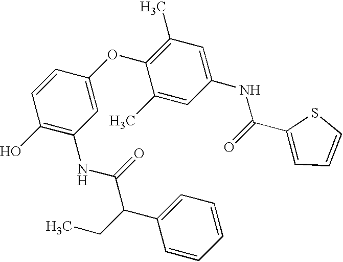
C1(O)=C(NC(=O)C(C2=CC=CC=C2)CC)C=C(OC2=C(C)C=C(NC(=O)C3=CC=CS3)C=C2C)C=C1
